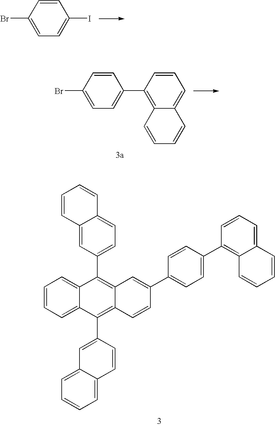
C1=CC2=CC(C3=C4C(=C(C5=CC6=CC=CC=C6C=C5)C5=CC=CC=C35)C=CC(C3=CC=C(C5=C6C(=CC=C5)C=CC=C6)C=C3)=C4)=CC=C2C=C1.C1=CC(Br)=CC=C1I.C1=CC(Br)=CC=C1C1=C2C(=CC=C1)C=CC=C2
